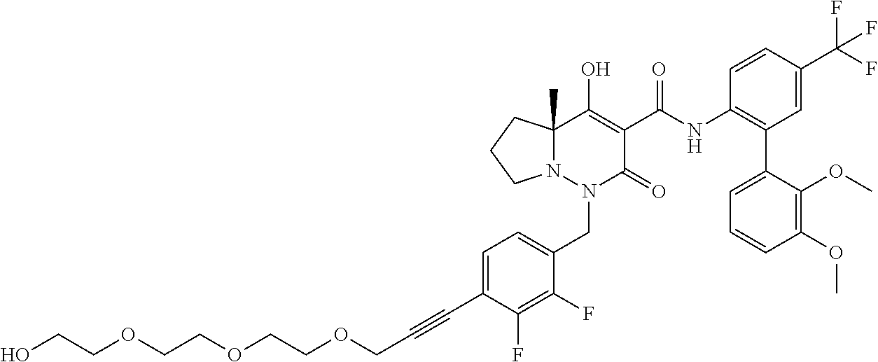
C1=C(C#CCOCCOCCOCCO)C(F)=C(F)C(CN2C(=O)C(C(=O)NC3=C(C4=CC=CC(OC)=C4OC)C=C(C(F)(F)F)C=C3)=C(O)C3(C)N2CCC3)=C1
